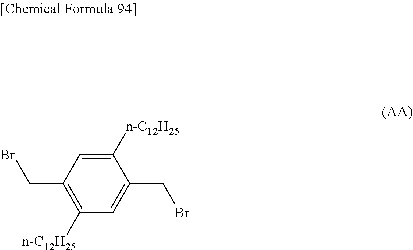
C1([n-C12H25])=CC(CBr)=C([n-C12H25])C=C1CBr
